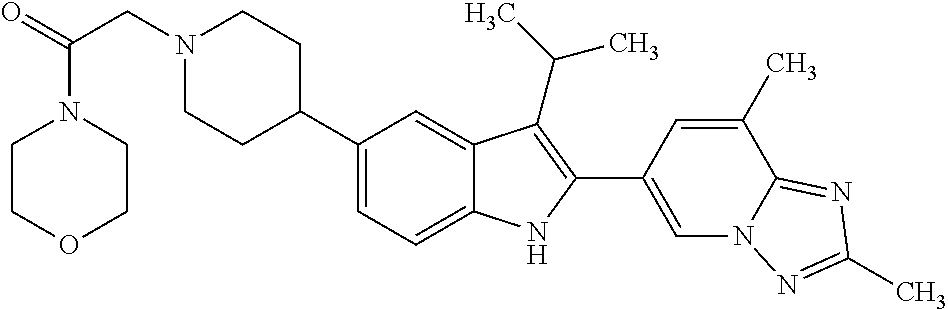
N1(CC(=O)N2CCOCC2)CCC(C2=CC=C3C(=C2)C(C(C)C)=C(C2=CN4C(=NC(C)=N4)C(C)=C2)N3)CC1
